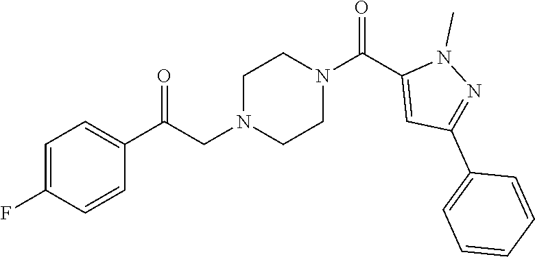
C1=C(F)C=CC(C(CN2CCN(C(C3=CC(C4=CC=CC=C4)=NN3C)=O)CC2)=O)=C1
